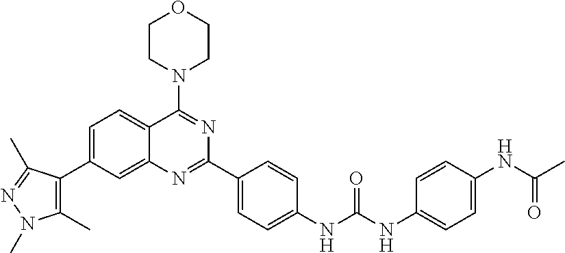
C1(C)=C(C2=CC=C3C(=C2)N=C(C2=CC=C(NC(NC4=CC=C(NC(C)=O)C=C4)=O)C=C2)N=C3N2CCOCC2)C(C)=NN1C
